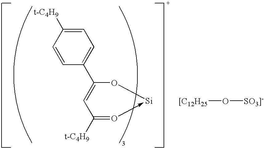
C1(C2=CC([t-C4H9])=O->[Si]O2)=CC=C([t-C4H9])C=C1.[[C12H25]O[SO3]-]
